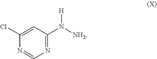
C1(Cl)=CC(N([NH2])[H])=NC=N1
